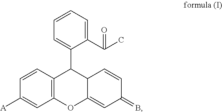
C1=CC=C(C(C)=O)C(C2C3=C(OC4=CC(=B)C=CC24)C=C([A])C=C3)=C1
